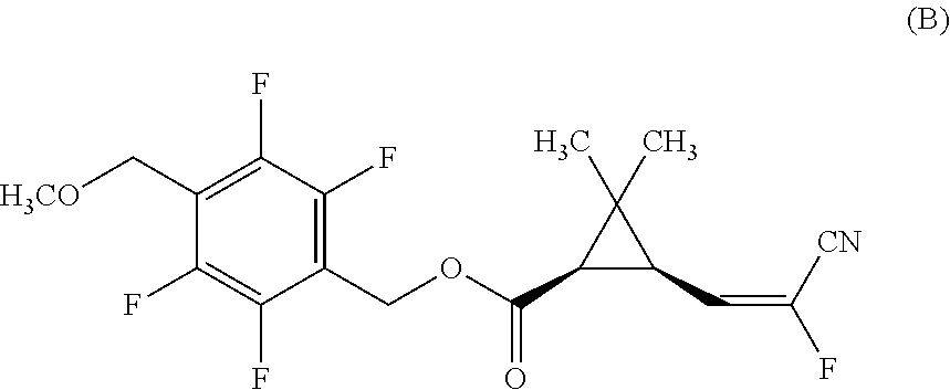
C1(C(=O)OCC2=C(F)C(F)=C(C[H3CO])C(F)=C2F)C(C=C(F)[CN])C1(C)C
